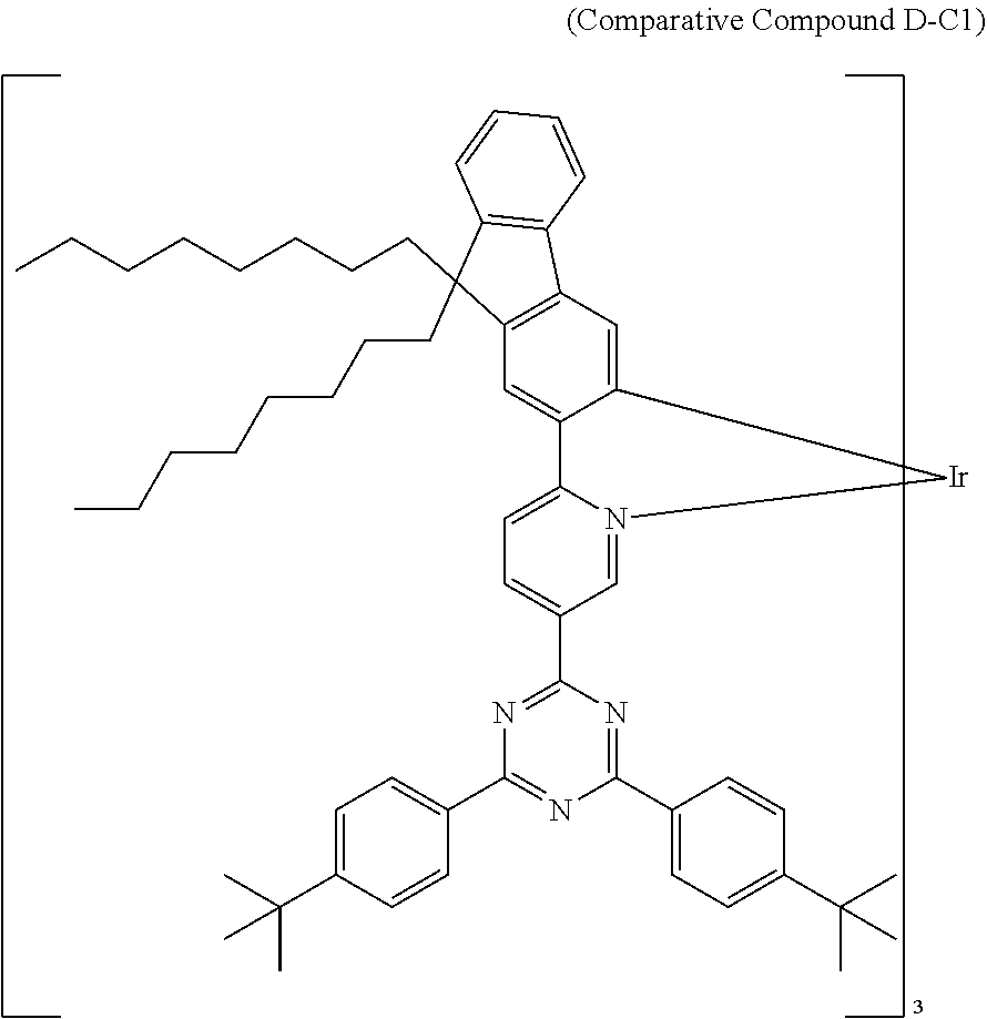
N1=C(C2=CC=C(C3=CC4=C(C=C3)C3=C(C4(CCCCCCCC)CCCCCCCC)C=CC=C3)N=C2)N=C(C2=CC=C(C(C)(C)C)C=C2)N=C1C1=CC=C(C(C)(C)C)C=C1.[Ir]
